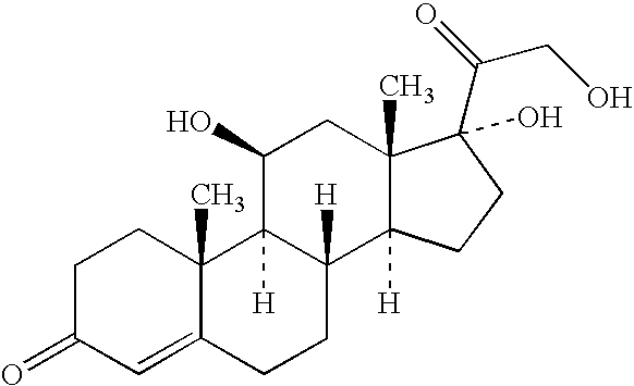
C1C(=O)C=C2C(C)(C1)C1([H])C([H])(CC2)C2([H])C(C)(CC1O)C(O)(C(=O)CO)CC2
